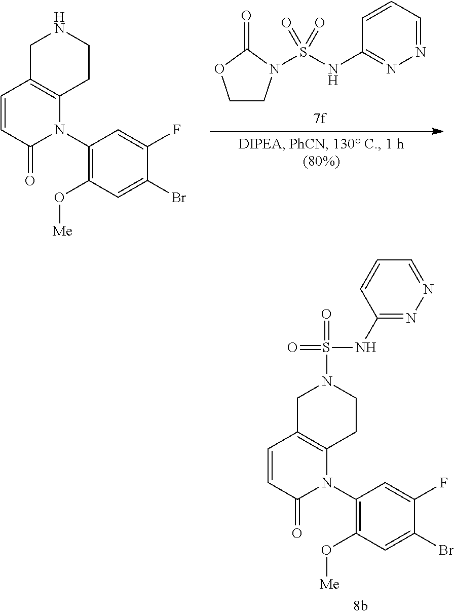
C1CN(S(NC2=NN=CC=C2)(=O)=O)C(=O)O1.C1C2=C(CCN1)N(C1=C(O[Me])C=C(Br)C(F)=C1)C(=O)C=C2.C1C2=C(CCN1S(=O)(NC1=NN=CC=C1)=O)N(C1=C(O[Me])C=C(Br)C(F)=C1)C(=O)C=C2
